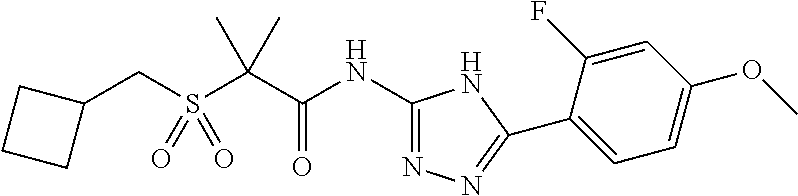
C1(CS(C(C(NC2=NN=C(C3=CC=C(OC)C=C3F)N2)=O)(C)C)(=O)=O)CCC1
